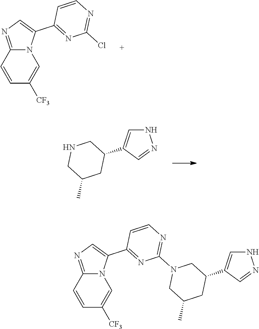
C1=CC2=NC=C(C3=NC(Cl)=NC=C3)N2C=C1[CF3].N1C=C(C2CNCC(C)C2)C=N1.C1=CC2=NC=C(C3=NC(N4CC(C5=CNN=C5)CC(C)C4)=NC=C3)N2C=C1[CF3]
